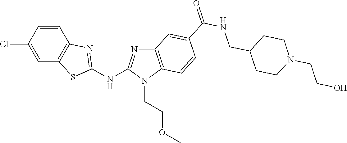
C1(Cl)=CC2=C(C=C1)N=C(NC1=NC3=C(N1CCOC)C=CC(C(NCC1CCN(CCO)CC1)=O)=C3)S2
